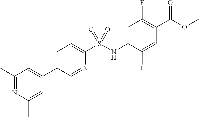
C1(S(NC2=CC(F)=C(C(OC)=O)C=C2F)(=O)=O)=CC=C(C2=CC(C)=NC(C)=C2)C=N1
